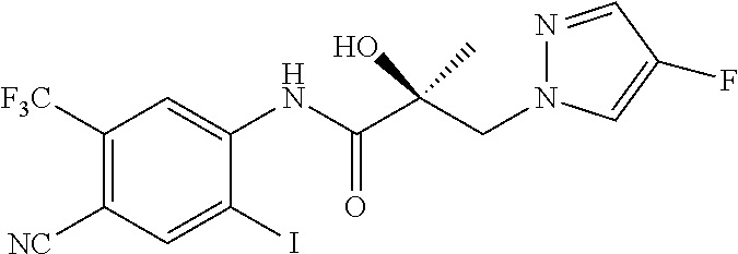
C1([F3C])=C([NC])C=C(I)C(NC(C(CN2N=CC(F)=C2)(O)C)=O)=C1
